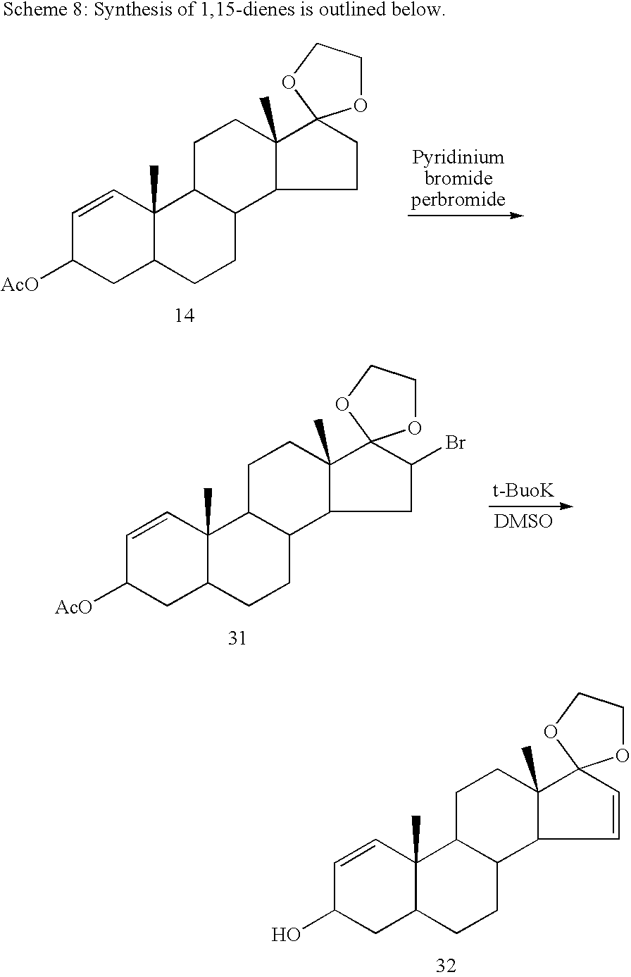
C1=CC2(C)C(CC1[AcO])CCC1C2CCC2(C)C1CC(Br)C21OCCO1.C1=CC2(C)C(CC1O)CCC1C2CCC2(C)C1C=CC21OCCO1.C1=CC2(C)C(CC1[AcO])CCC1C2CCC2(C)C1CCC21OCCO1
